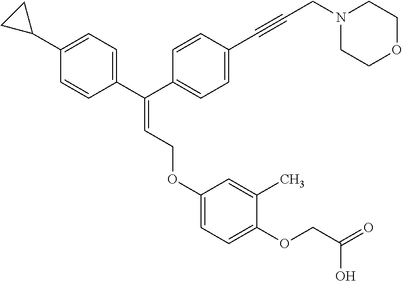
C(=C(C1=CC=C(C2CC2)C=C1)C1=CC=C(C#CCN2CCOCC2)C=C1)COC1=CC=C(OCC(=O)O)C(C)=C1
